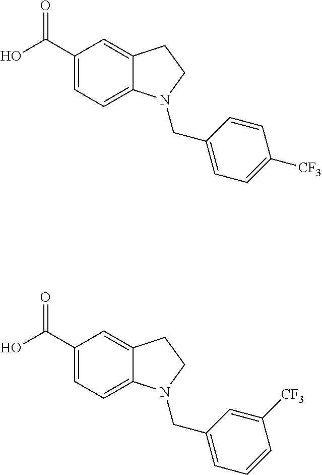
C1(C(O)=O)=CC=C2C(=C1)CCN2CC1=CC=C([CF3])C=C1.C1(C(O)=O)=CC=C2C(=C1)CCN2CC1=CC=CC([CF3])=C1
